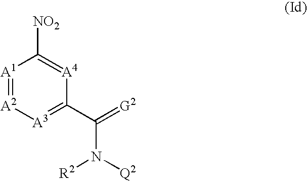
[A1]1=[A2][A3]=C(C(=[G2])N([Q2])[R2])[A4]=C1[NO2]
